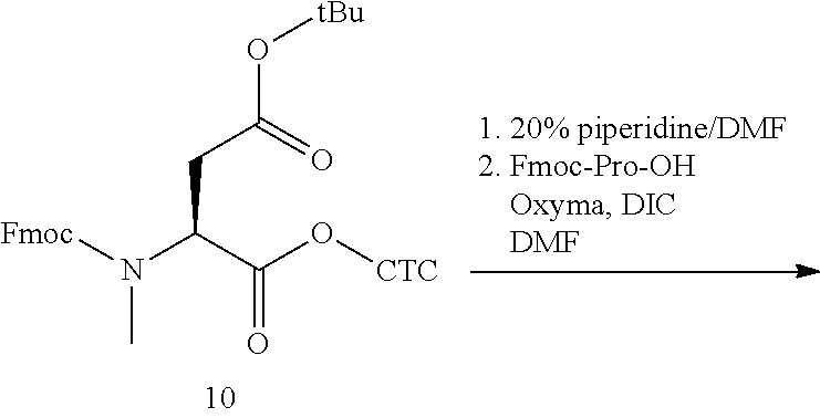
[Fmoc]N(C(C(O[CTC])=O)CC(=O)O[tBu])C
